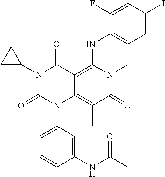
C1=C(N2C3=C(C)C(=O)N(C)C(NC4=CC=C(I)C=C4F)=C3C(=O)N(C3CC3)C2=O)C=C(NC(C)=O)C=C1
